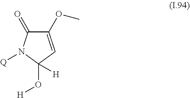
C1(OC)=CC(O[H])([H])N([Q])C1=O
